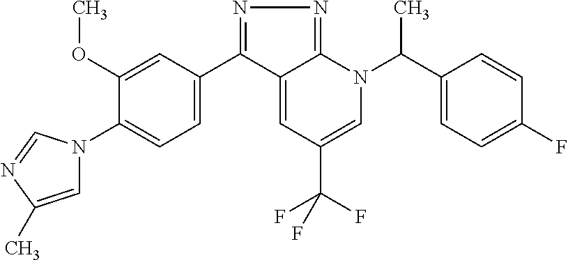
C1(C2=NN=C3C2=CC(C(F)(F)F)=CN3C(C2=CC=C(F)C=C2)C)=CC=C(N2C=C(C)N=C2)C(OC)=C1
